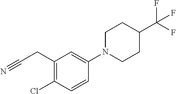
C1(CC#N)=C(Cl)C=CC(N2CCC(C(F)(F)F)CC2)=C1
